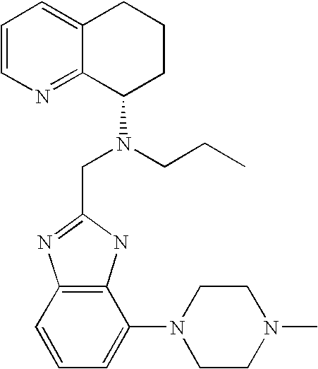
C12=C(C=CC=C1N1CCN(C)CC1)N=C(CN(C1CCCC3=CC=CN=C13)CCC)N2
